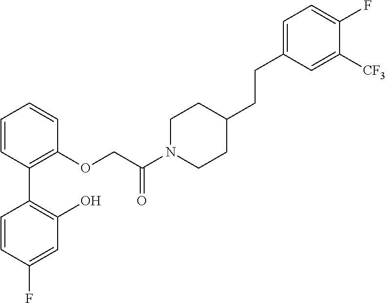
C1=CC(C2=C(O)C=C(F)C=C2)=C(OCC(N2CCC(CCC3=CC=C(F)C([CF3])=C3)CC2)=O)C=C1
